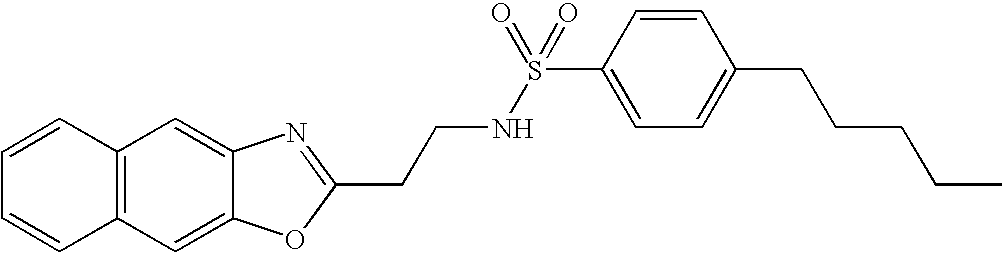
C12=C(C=C3C(=C1)N=C(CCNS(C1=CC=C(CCCCC)C=C1)(=O)=O)O3)C=CC=C2
